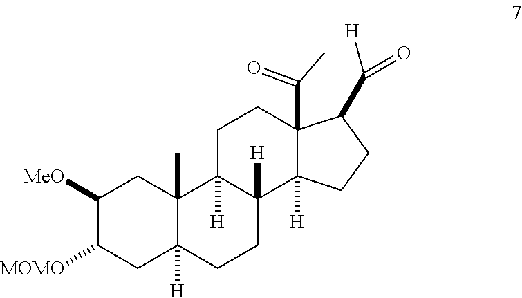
C1([MeO])C([MOMO])CC2([H])C(C)(C1)C1([H])C([H])(CC2)C2([H])C(C(C)=O)(CC1)C(C(=O)[H])CC2
